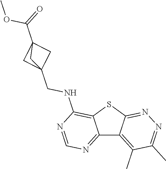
C12=NC=NC(NCC34CC(C(OC)=O)(C3)C4)=C1SC1=NN=C(C)C(C)=C21
